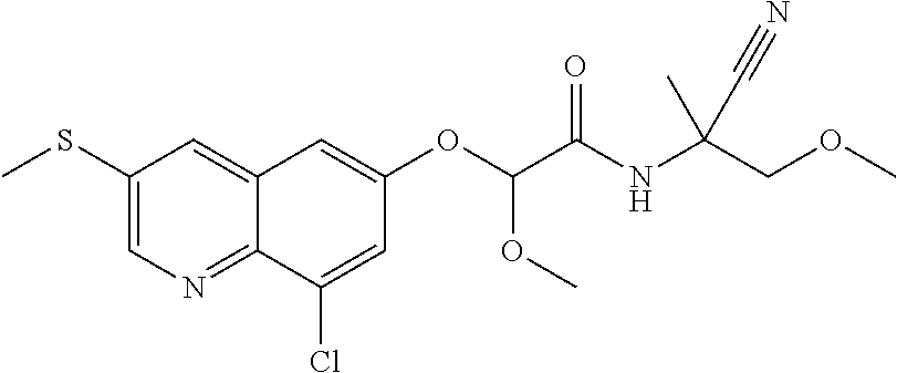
C1(SC)=CN=C2C(=C1)C=C(OC(C(NC(COC)(C)C#N)=O)OC)C=C2Cl
